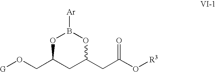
O(CC1CC(CC(O[R3])=O)OB([Ar])O1)[G]
